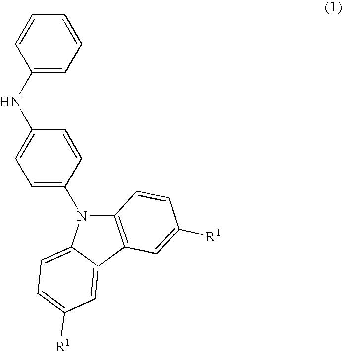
C1(NC2=CC=C(N3C4=C(C5=CC([R1])=CC=C35)C=C([R1])C=C4)C=C2)=CC=CC=C1
